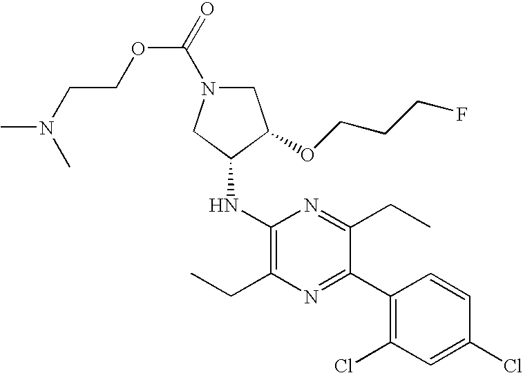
N(C)(C)CCOC(N1CC(OCCCF)C(NC2=C(CC)N=C(C3=C(Cl)C=C(Cl)C=C3)C(CC)=N2)C1)=O
